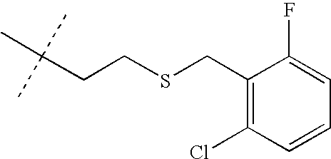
CC(CCSCC1=C(Cl)C=CC=C1F)(C)C
